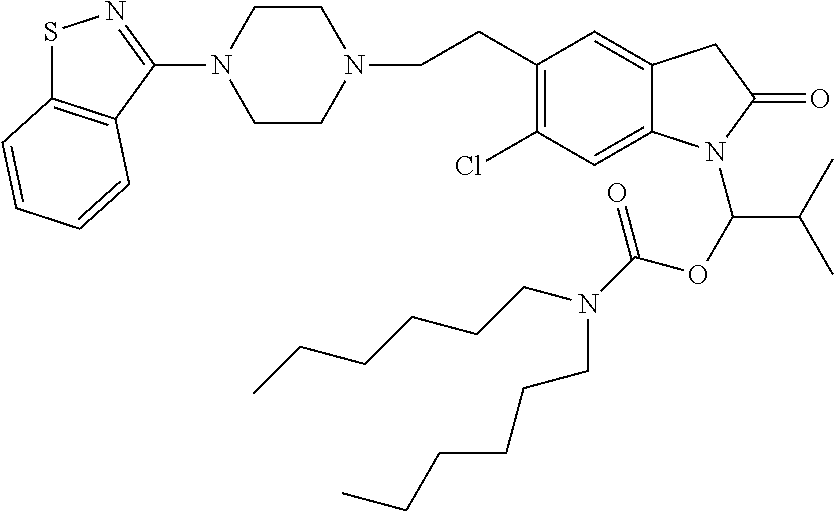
S1C2=C(C(N3CCN(CCC4=C(Cl)C=C5C(=C4)CC(=O)N5C(OC(=O)N(CCCCCC)CCCCCC)C(C)C)CC3)=N1)C=CC=C2
